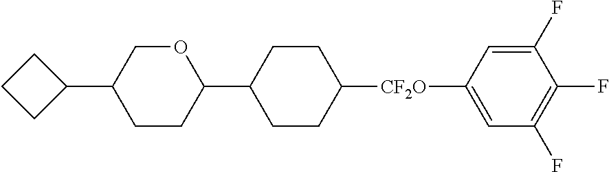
C1(C2CCC2)COC(C2CCC([CF2O]C3=CC(F)=C(F)C(F)=C3)CC2)CC1
